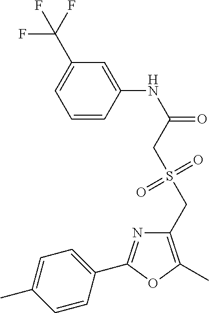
C1=CC(NC(=O)CS(CC2=C(C)OC(C3=CC=C(C)C=C3)=N2)(=O)=O)=CC(C(F)(F)F)=C1
